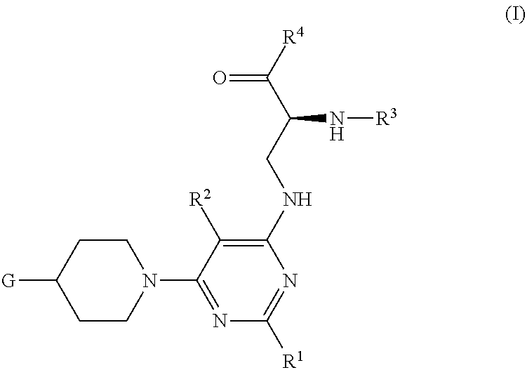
C1([G])CCN(C2=NC([R1])=NC(NCC(N[R3])C([R4])=O)=C2[R2])CC1
